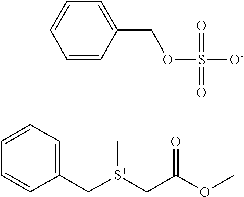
C1=CC=C(C[S+](CC(OC)=O)C)C=C1.C1=CC(COS([O-])(=O)=O)=CC=C1
